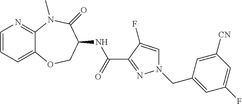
C1=CC=C2C(=N1)N(C)C(=O)C(NC(C1=NN(CC3=CC(F)=CC([CN])=C3)C=C1F)=O)CO2
